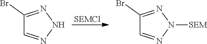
C1(Br)=NNN=C1.[SEMCl].C1(Br)=NN([SEM])N=C1
